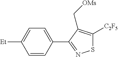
C1=CC(C2=NSC([C2F5])=C2C[OMs])=CC=C1[Et]
